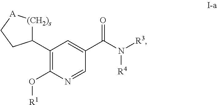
C1(C2[(CH2)s][A]CC2)=C(O[R1])N=CC(C(N([R3])[R4])=O)=C1
